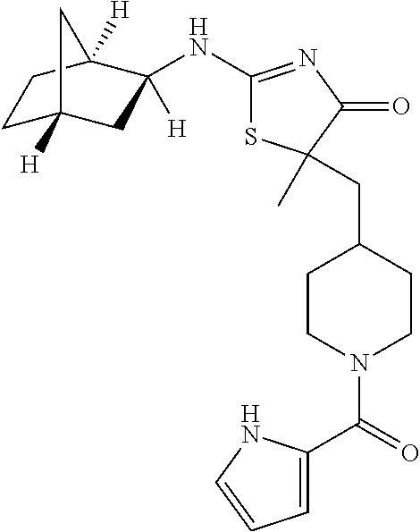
C1C2([H])CC(NC3=NC(=O)C(C)(CC4CCN(C(=O)C5=CC=CN5)CC4)S3)([H])C([H])(C1)C2
